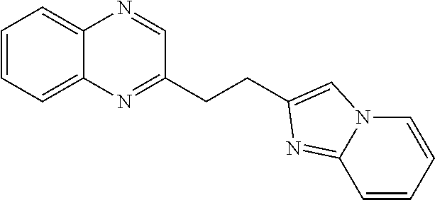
C1=CC=C2C(=C1)N=CC(CCC1=CN3C(=N1)C=CC=C3)=N2
